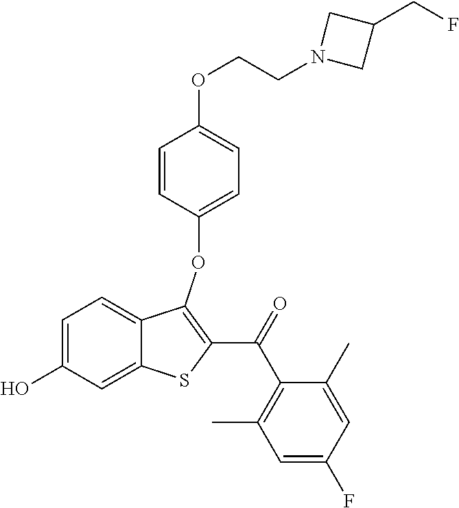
C1=C(O)C=C2C(=C1)C(OC1=CC=C(OCCN3CC(CF)C3)C=C1)=C(C(=O)C1=C(C)C=C(F)C=C1C)S2
